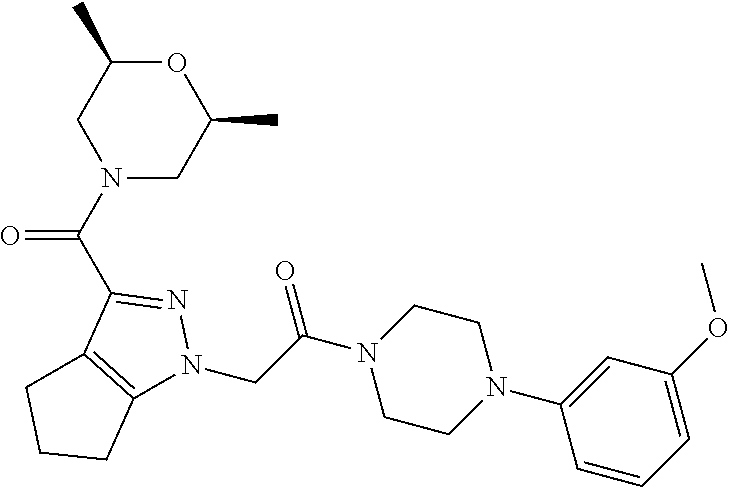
C1(C(N2CC(C)OC(C)C2)=O)=NN(CC(N2CCN(C3=CC(OC)=CC=C3)CC2)=O)C2=C1CCC2
